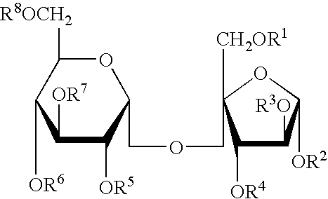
C1([OR7])C([OR5])C(COCC2([CH2OR1])C([OR4])C([R3O])C([OR2])O2)OC([R8OCH2])C1[OR6]
